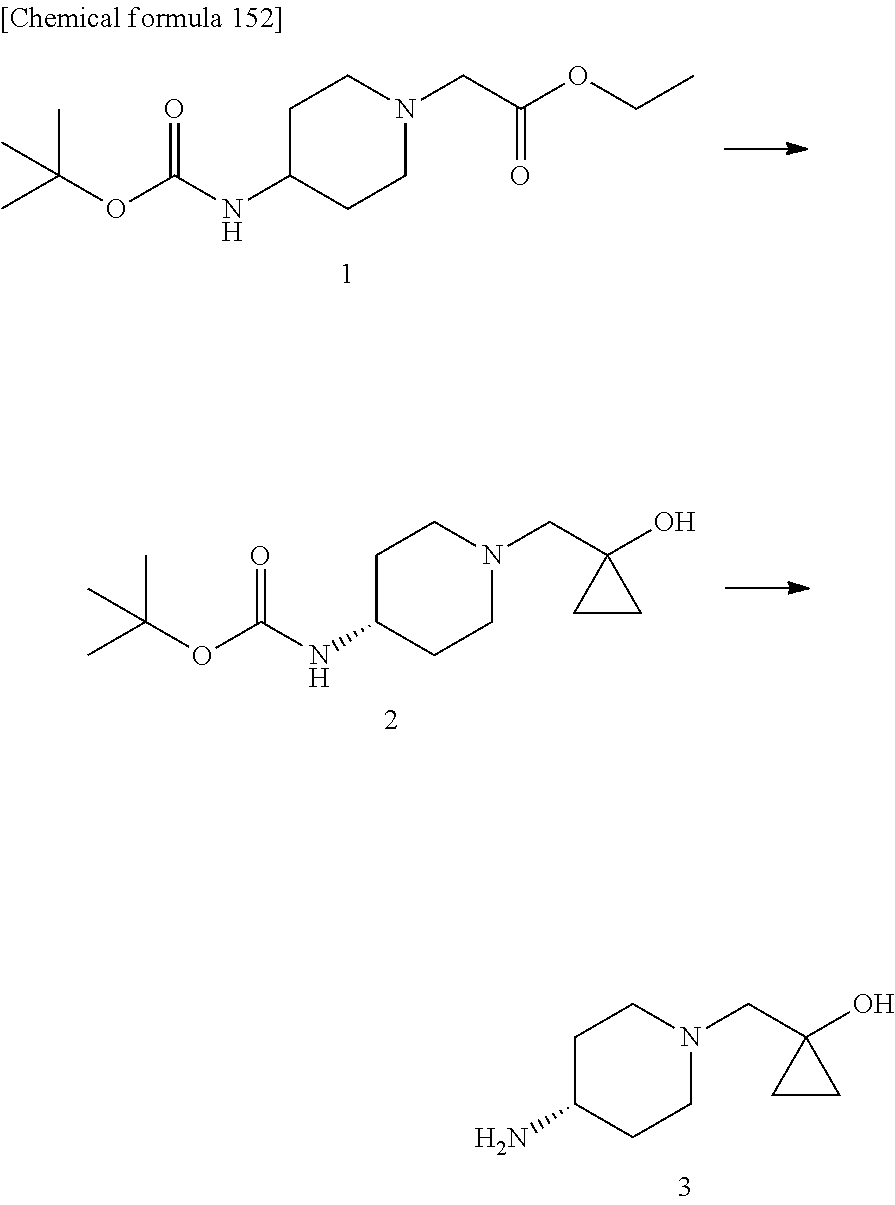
C(OC(=O)NC1CCN(CC(OCC)=O)CC1)(C)(C)C.C(OC(=O)NC1CCN(CC2(O)CC2)CC1)(C)(C)C.NC1CCN(CC2(O)CC2)CC1
